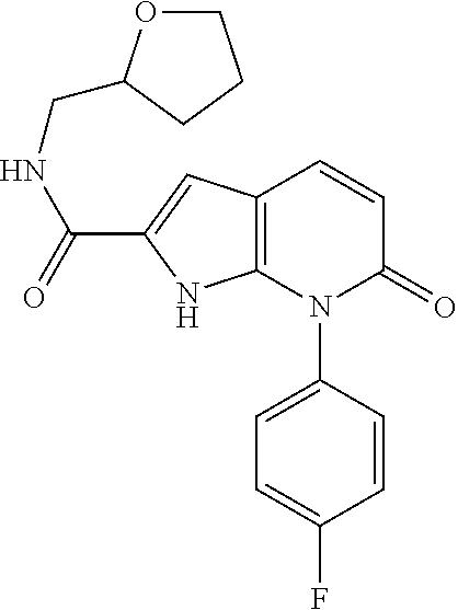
C12=C(C=C(C(=O)NCC3OCCC3)N1)C=CC(=O)N2C1=CC=C(F)C=C1
